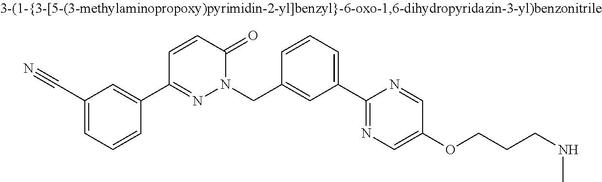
C1(C2=NN(CC3=CC(C4=NC=C(OCCCNC)C=N4)=CC=C3)C(=O)C=C2)=CC(C#N)=CC=C1
